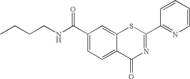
C1=CC=CN=C1C1=NC(=O)C2=CC=C(C(NCCCC)=O)C=C2S1
